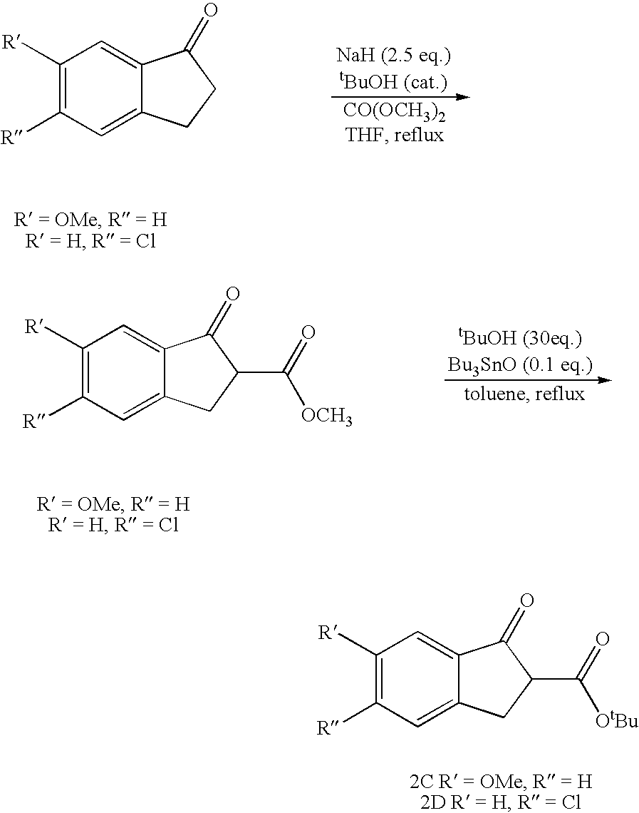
C1([R])=C([R])C=C2C(=C1)C(=O)CC2.C1([R])=C([R])C=C2C(=C1)C(=O)C(C(=O)[OCH3])C2.C1([R])=C([R])C=C2C(=C1)C(=O)C(C(=O)[OtBu])C2
